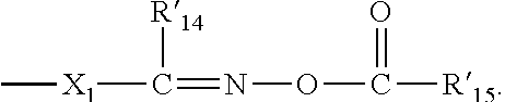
O(C(=O)[R15])N=C([R14])[X1]C
